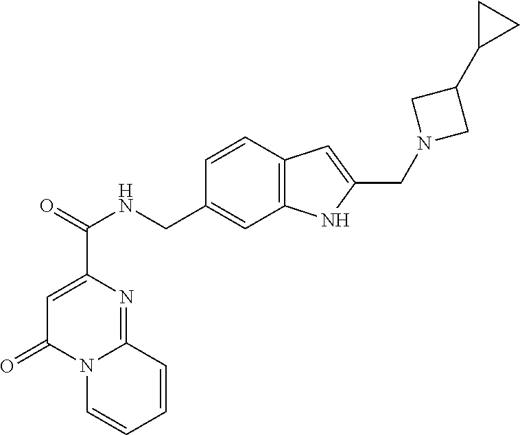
C1=C(C(=O)NCC2=CC3=C(C=C2)C=C(CN2CC(C4CC4)C2)N3)N=C2N(C1=O)C=CC=C2
